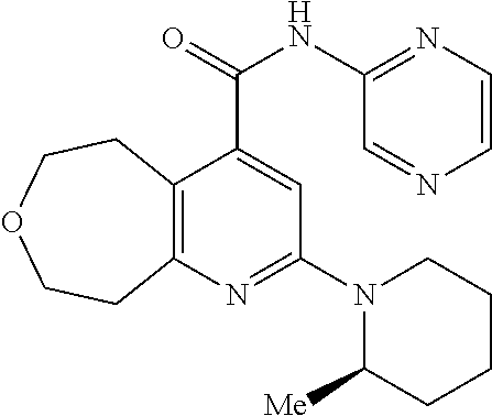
C12=C(N=C(N3C([Me])CCCC3)C=C1C(NC1=NC=CN=C1)=O)CCOCC2
